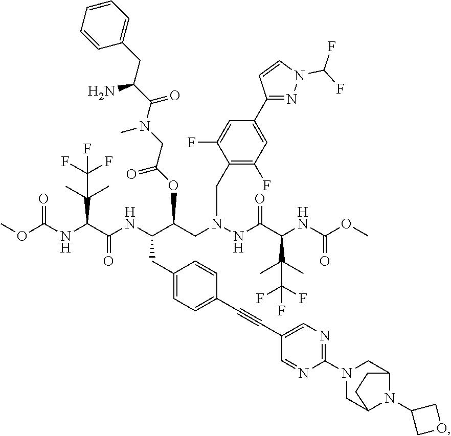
O(C(NC(C(NC(C(CN(NC(C(NC(OC)=O)C(C)(C)C(F)(F)F)=O)CC1=C(F)C=C(C2=NN(C(F)F)C=C2)C=C1F)OC(CN(C(C(N)CC1=CC=CC=C1)=O)C)=O)CC1=CC=C(C#CC2=CN=C(N3CC4N(C5COC5)C(C3)CC4)N=C2)C=C1)=O)C(C)(C)C(F)(F)F)=O)C
